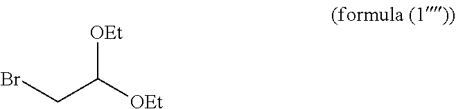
BrCC([OEt])[OEt]
